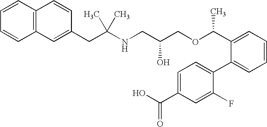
C12=C(C=CC(CC(NCC(COC(C3=CC=CC=C3C3=CC=C(C(O)=O)C=C3F)C)O)(C)C)=C1)C=CC=C2
